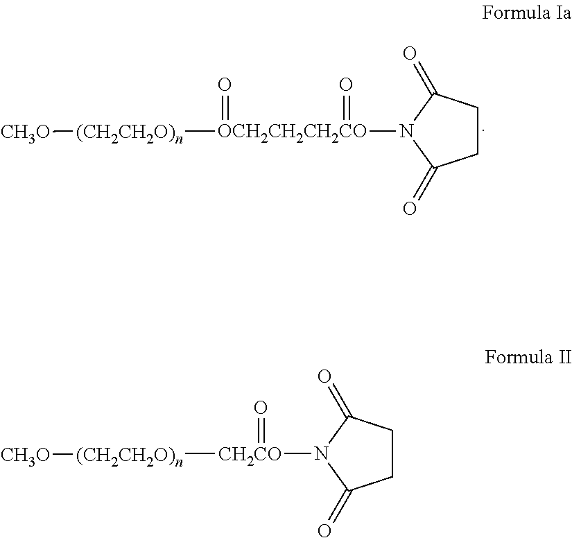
C1CC(=O)N([OCH2CH2CH2CO](=O)(=O)[(CH2CH2O)n][CH3O])C1=O.C1CC(=O)N([CH2CO](=O)[(CH2CH2O)n][CH3O])C1=O
